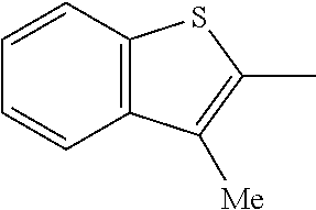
C12=C(C=CC=C1)SC(C)=C2[Me]
